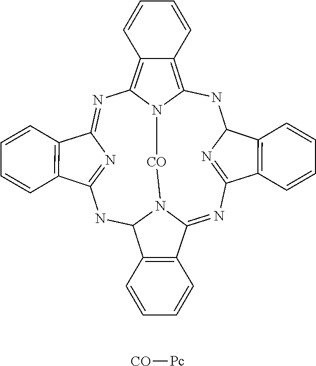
N1C2N=C(C3=C2C=CC=C3)N=C2N3C(C4=C2C=CC=C4)NC2=NC(=NC4=C5C(=C1N4[CO]3)C=CC=C5)C1=C2C=CC=C1.[CO][Pc]
